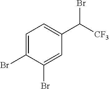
C1=C(Br)C(Br)=CC(C([CF3])Br)=C1
